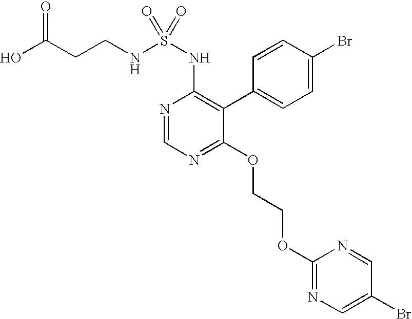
C(CNS(NC1=C(C2=CC=C(Br)C=C2)C(OCCOC2=NC=C(Br)C=N2)=NC=N1)(=O)=O)C(O)=O
